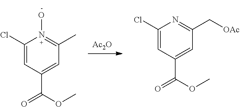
[Ac2O].C1(Cl)=CC(C(=O)OC)=CC(C[OAc])=N1.C1(Cl)=CC(C(=O)OC)=CC(C)=N1O
